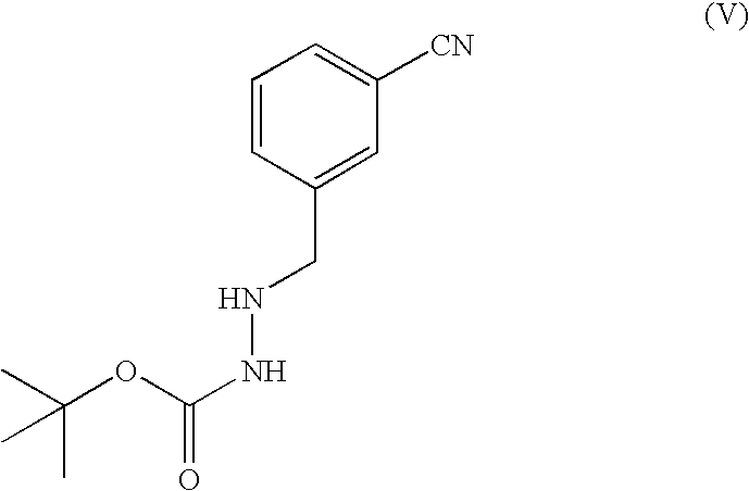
C1=CC(CNNC(OC(C)(C)C)=O)=CC([CN])=C1
